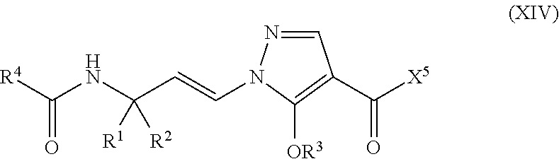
C(=O)(C1=C([OR3])N(C=CC([R2])([R1])NC(=O)[R4])N=C1)[X5]
